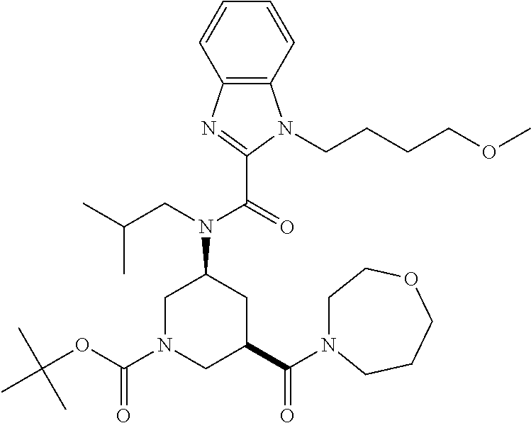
C12=C(C=CC=C1)N(CCCCOC)C(C(N(C1CN(C(OC(C)(C)C)=O)CC(C(=O)N3CCOCCC3)C1)CC(C)C)=O)=N2
